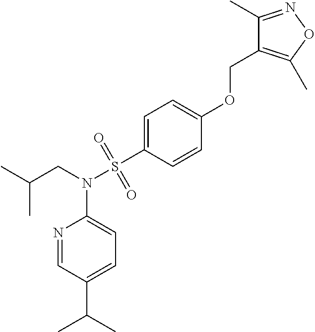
CC(CN(S(=O)(=O)C1=CC=C(OCC2=C(C)ON=C2C)C=C1)C1=CC=C(C(C)C)C=N1)C
